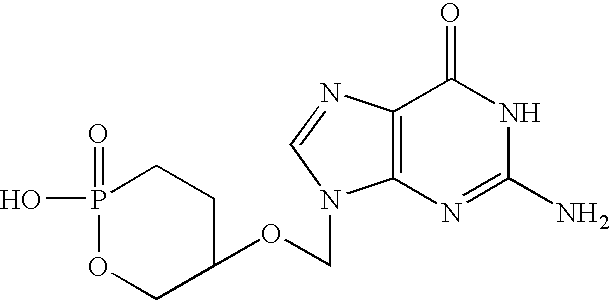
O=P1(O)CCC(OCN2C3=C(N=C2)C(=O)NC(N)=N3)CO1
